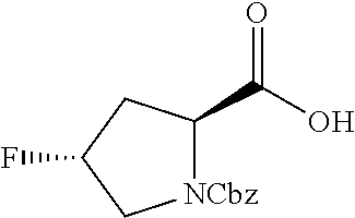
[NCbz]1C(C(O)=O)CC(F)C1
